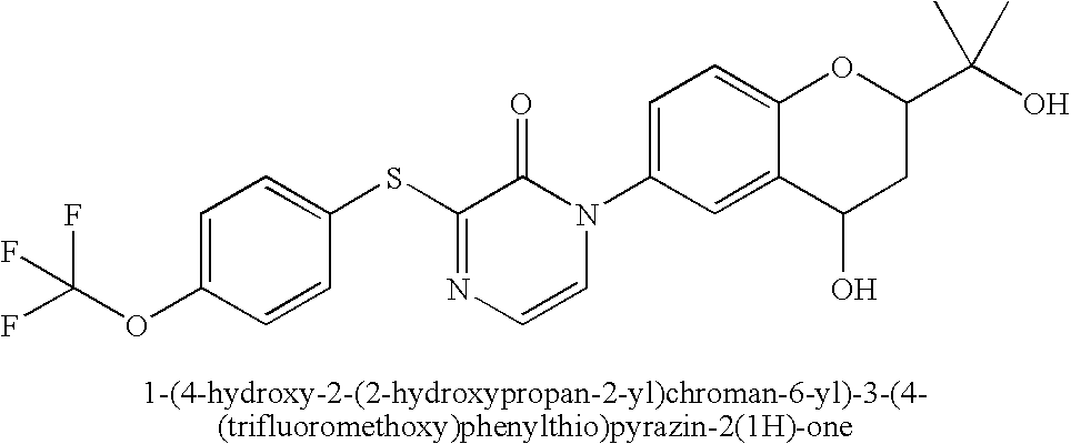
S(C1=NC=CN(C2=CC=C3C(=C2)C(O)CC(C(O)(C)C)O3)C1=O)C1=CC=C(OC(F)(F)F)C=C1
